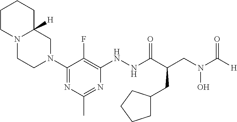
N1(C2=NC(C)=NC(NNC(C(CN(C([H])=O)O)CC3CCCC3)=O)=C2F)CC2([H])N(CC1)CCCC2
